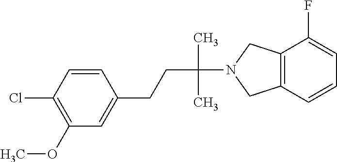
C1=CC(Cl)=C(OC)C=C1CCC(N1CC2=C(C1)C(F)=CC=C2)(C)C
